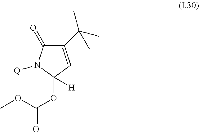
C1(C(C)(C)C)=CC(OC(=O)OC)([H])N([Q])C1=O
